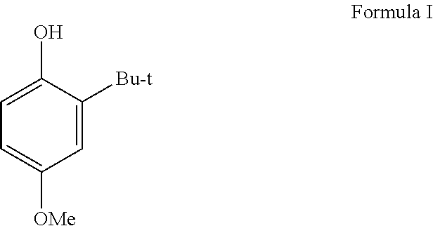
C1=C([Bu-t])C(O)=CC=C1[OMe]
